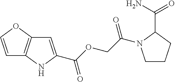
C1=COC2=C1NC(C(OCC(N1CCCC1C(=O)N)=O)=O)=C2
